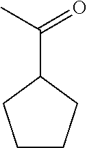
C1CCC(C(=O)C)C1
